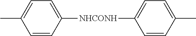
C1=C(C)C=CC([NHCONH]C2=CC=C(C)C=C2)=C1
